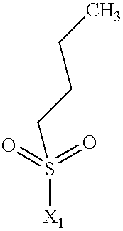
O=S(=O)([X1])CCCC
